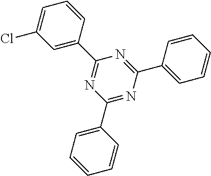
C1=CC(C2=NC(C3=CC=CC=C3)=NC(C3=CC=CC=C3)=N2)=CC(Cl)=C1
